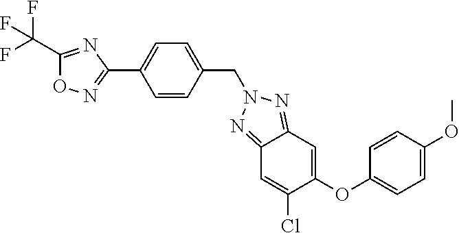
C1(OC2=CC=C(OC)C=C2)=CC2=NN(CC3=CC=C(C4=NOC(C(F)(F)F)=N4)C=C3)N=C2C=C1Cl
